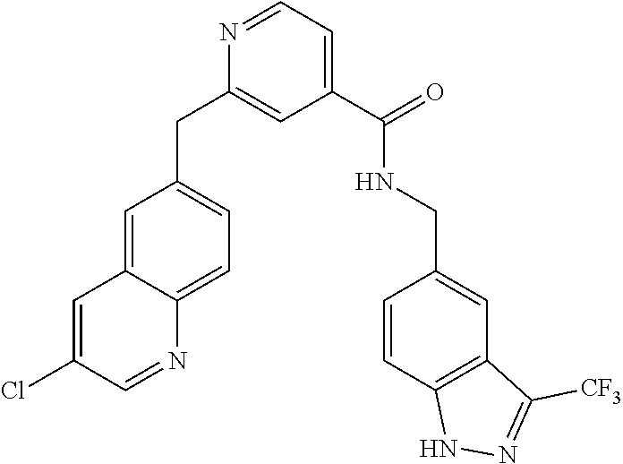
C1(C(=O)NCC2=CC3=C(C=C2)NN=C3[CF3])=CC=NC(CC2=CC=C3C(=C2)C=C(Cl)C=N3)=C1
